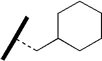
C1C(CC(C)C)CCCC1
